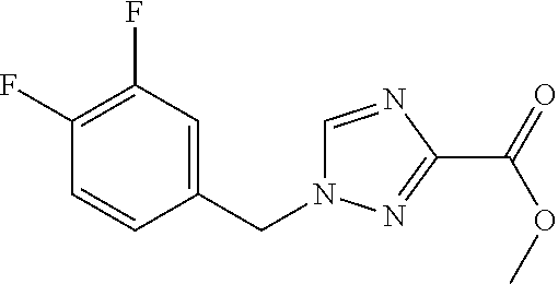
C1(F)=C(F)C=C(CN2C=NC(C(=O)OC)=N2)C=C1
